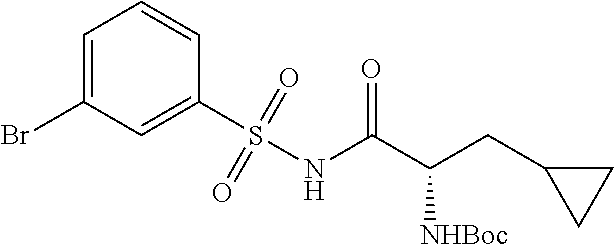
C1=C(Br)C=C(S(NC(C(CC2CC2)[NHBoc])=O)(=O)=O)C=C1
